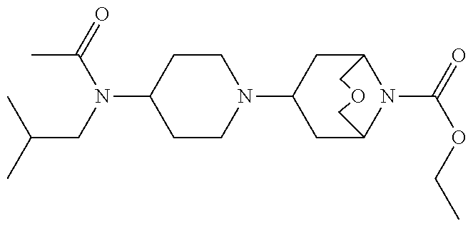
C1CN(C2CC3N(C(=O)OCC)C(C2)COC3)CCC1N(C(=O)C)CC(C)C
